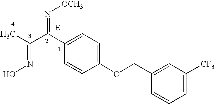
C(=NO)(C(C1=CC=C(OCC2=CC([CF3])=CC=C2)C=C1)=N[OCH3])C
